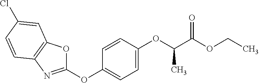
C1(OC2=CC=C(OC(C(OCC)=O)C)C=C2)=NC2=C(O1)C=C(Cl)C=C2
